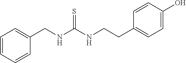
C1=CC=CC(CNC(NCCC2=CC=C(O)C=C2)=S)=C1
